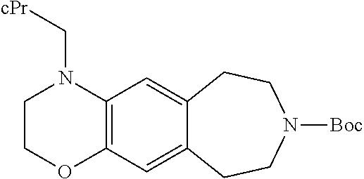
C12=C(C=C3C(=C1)CCN([Boc])CC3)OCCN2C[cPr]
